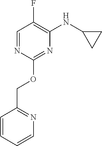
C1=CC=CN=C1COC1=NC(NC2CC2)=C(F)C=N1
